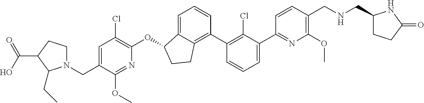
O(C1C2=CC=CC(C3=C(Cl)C(C4=NC(OC)=C(CNCC5CCC(=O)N5)C=C4)=CC=C3)=C2CC1)C1=C(Cl)C=C(CN2CCC(C(O)=O)C2CC)C(OC)=N1
